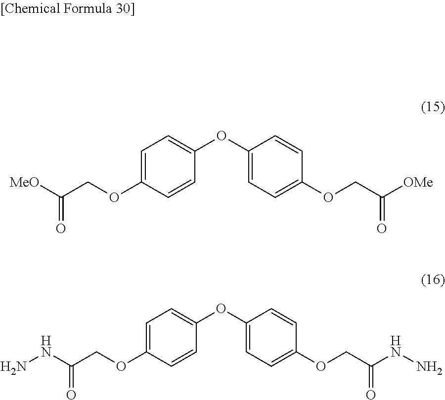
C1=C(OCC(=O)[MeO])C=CC(OC2=CC=C(OCC(=O)[OMe])C=C2)=C1.C1=C(OCC(=O)NN)C=CC(OC2=CC=C(OCC(=O)NN)C=C2)=C1
